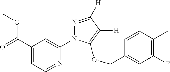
O(C(C1=CC=NC(N2N=C([H])C([H])=C2OCC2=CC(F)=C(C)C=C2)=C1)=O)C
